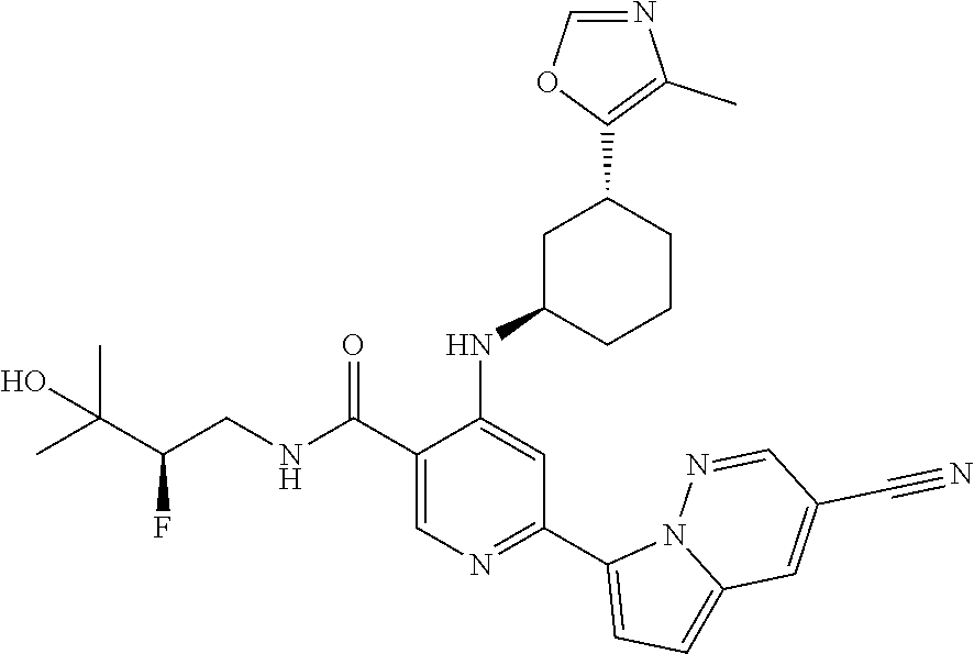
C1(C(NCC(C(C)(C)O)F)=O)=CN=C(C2=CC=C3N2N=CC(C#N)=C3)C=C1NC1CCCC(C2=C(C)N=CO2)C1
